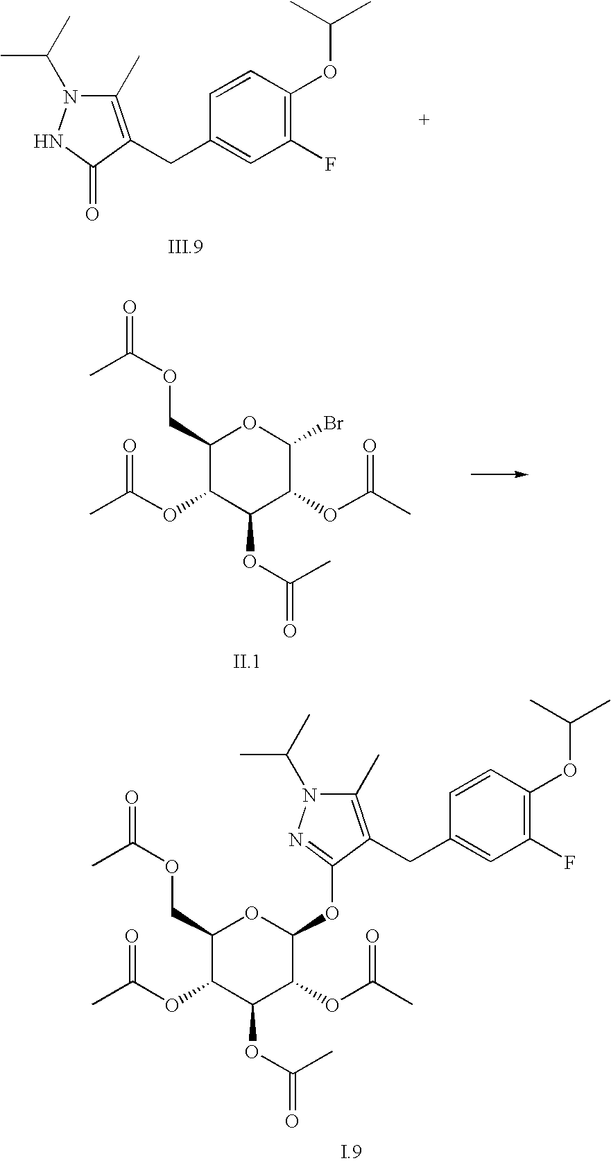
C1(COC(=O)C)C(OC(C)=O)C(OC(=O)C)C(OC(C)=O)C(Br)O1.C1(C)=C(CC2=CC(F)=C(OC(C)C)C=C2)C(=O)NN1C(C)C.C1(COC(=O)C)C(OC(C)=O)C(OC(=O)C)C(OC(C)=O)C(OC2=NN(C(C)C)C(C)=C2CC2=CC(F)=C(OC(C)C)C=C2)O1
